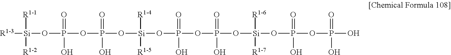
[R1-1][Si]([R1-2])(OP(=O)(OP(=O)(O[Si]([R1-4])([R1-5])OP(=O)(OP(=O)(O[Si]([R1-6])([R1-7])OP(=O)(OP(=O)(O)O)O)O)O)O)O)[R1-3]
